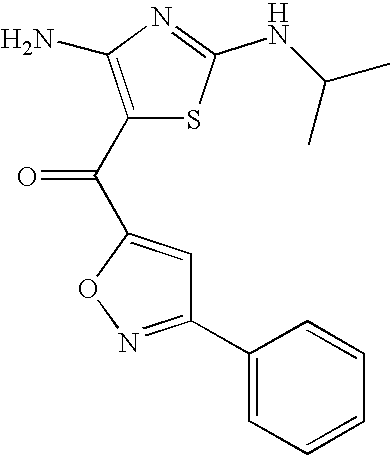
C1(C2=CC=CC=C2)=NOC(C(C2=C(N)N=C(NC(C)C)S2)=O)=C1
